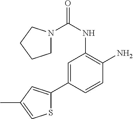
C1N(C(NC2=C(N)C=CC(C3=CC(C)=CS3)=C2)=O)CCC1
